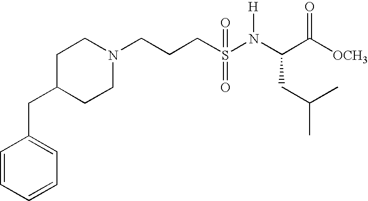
C1=CC=CC=C1CC1CCN(CCCS(N(C(C([OCH3])=O)CC(C)C)[H])(=O)=O)CC1
